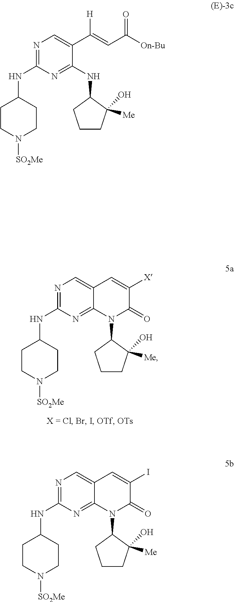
N1=C(NC2CCN([SO2Me])CC2)N=C(NC2CCCC2([Me])O)C(C(=CC([On-Bu])=O)[H])=C1.N1=C(NC2CCN([SO2Me])CC2)N=C2C(=C1)C=C([X])C(=O)N2C1CCCC1([Me])O.N1=C(NC2CCN([SO2Me])CC2)N=C2C(=C1)C=C(I)C(=O)N2C1CCCC1([Me])O
